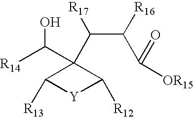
C1(C(C(C([OR15])=O)[R16])[R17])(C([R14])O)C([R12])[Y]C1[R13]
